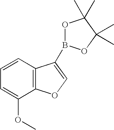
C1=C(OC)C2=C(C=C1)C(B1OC(C)(C)C(C)(C)O1)=CO2
